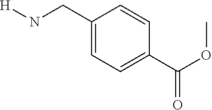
C1(CN[H])=CC=C(C(OC)=O)C=C1
